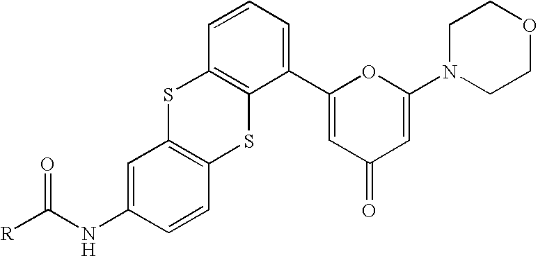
C1=C(NC([R])=O)C=CC2=C1SC1=C(S2)C(C2=CC(=O)C=C(N3CCOCC3)O2)=CC=C1
